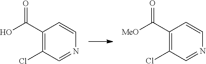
C1(C(O)=O)=C(Cl)C=NC=C1.C1(C([MeO])=O)=C(Cl)C=NC=C1
